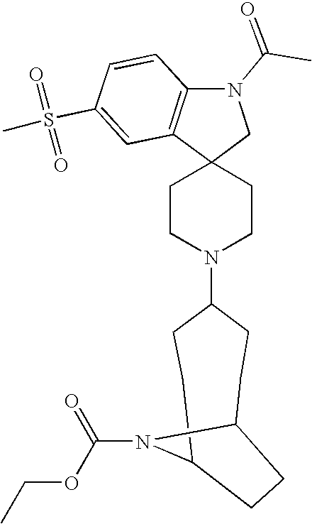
C1CN(C2CCC3N(C(OCC)=O)C(CC2)CC3)CCC12CN(C(=O)C)C1=C2C=C(S(C)(=O)=O)C=C1
